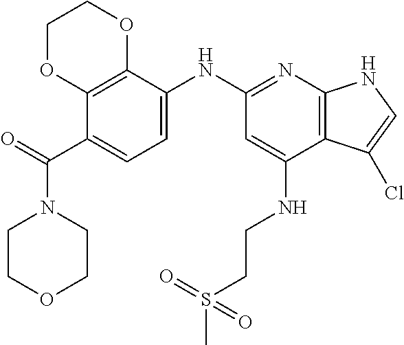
C1COCCN1C(C1=CC=C(NC2=NC3=C(C(NCCS(C)(=O)=O)=C2)C(Cl)=CN3)C2=C1OCCO2)=O
